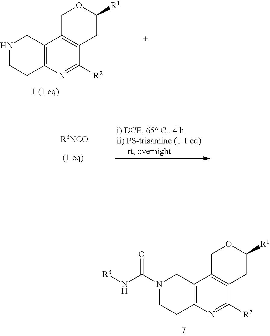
N1CCC2=C(C1)C1=C(C([R2])=N2)CC([R1])OC1.[R3NCO].N1(C(N[R3])=O)CCC2=C(C1)C1=C(C([R2])=N2)CC([R1])OC1
